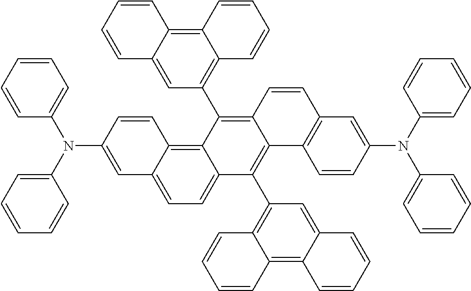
C1=C(N(C2=CC=CC=C2)C2=CC=CC=C2)C=CC2=C3C(=CC=C12)C(C1=C2C(=C4C(=C1)C=CC=C4)C=CC=C2)=C1C(=C3C2=C3C(=C4C(=C2)C=CC=C4)C=CC=C3)C=CC2=C1C=CC(N(C1=CC=CC=C1)C1=CC=CC=C1)=C2
